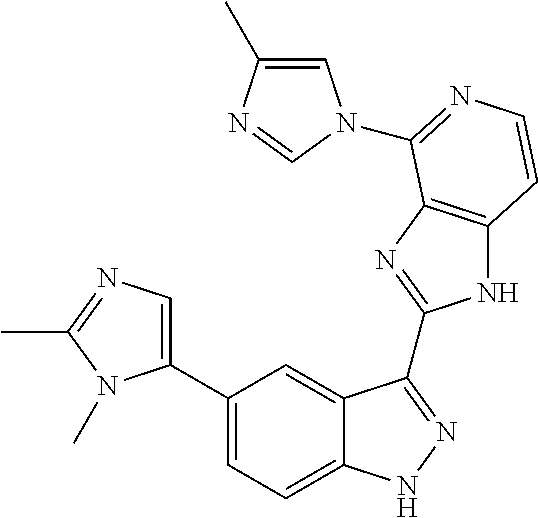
C1(C2=CN=C(C)N2C)=CC=C2C(=C1)C(C1=NC3=C(N1)C=CN=C3N1C=C(C)N=C1)=NN2
